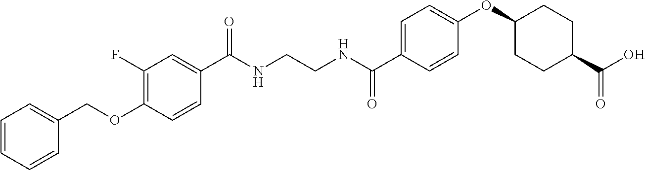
C1(C(NCCNC(C2=CC=C(OC3CCC(C(O)=O)CC3)C=C2)=O)=O)=CC(F)=C(OCC2=CC=CC=C2)C=C1
